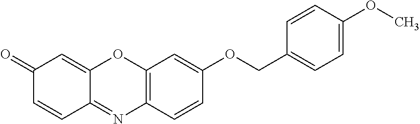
C12=C(C=CC(OCC3=CC=C(OC)C=C3)=C1)N=C1C(=CC(=O)C=C1)O2
